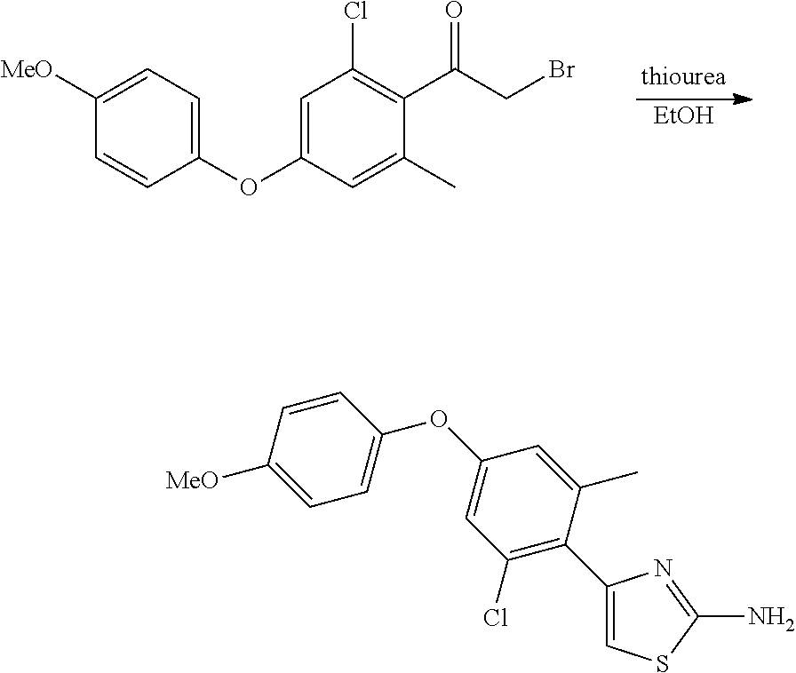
[EtOH].C1(OC2=CC(Cl)=C(C(CBr)=O)C(C)=C2)=CC=C([MeO])C=C1.C1=C(OC2=CC(Cl)=C(C3=CSC(N)=N3)C(C)=C2)C=CC([MeO])=C1
